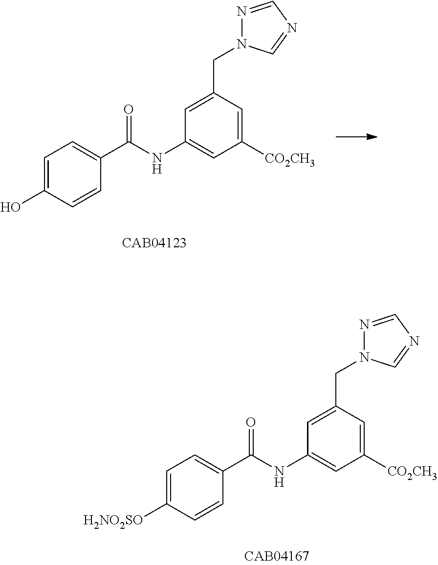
C1=C(O)C=CC(C(NC2=CC([CO2CH3])=CC(CN3N=CN=C3)=C2)=O)=C1.C1=C([H2NO2SO])C=CC(C(NC2=CC([CO2CH3])=CC(CN3N=CN=C3)=C2)=O)=C1
